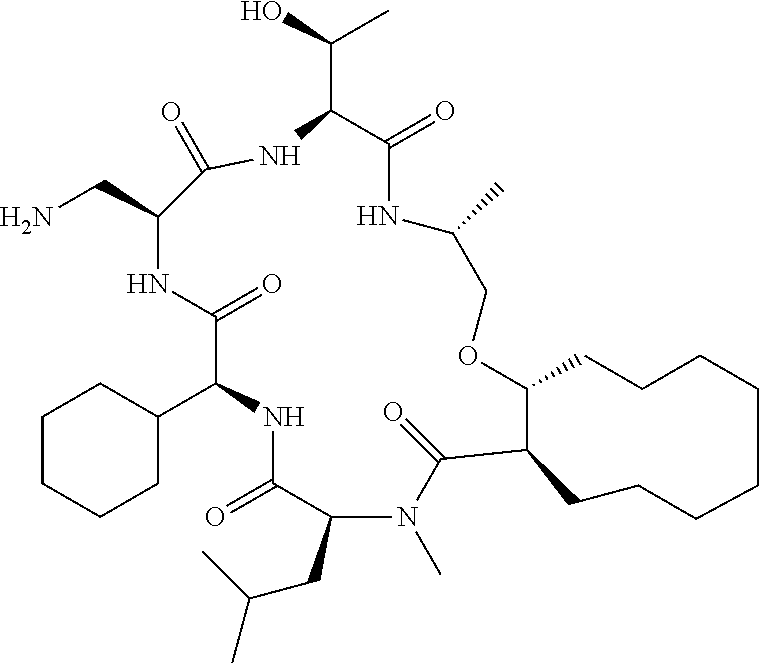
C1CCCC(C2NC(=O)C(CC(C)C)N(C)C(=O)C3C(OCC(C)NC(=O)C(C(O)C)NC(=O)C(CN)NC2=O)CCCCCCCC3)C1
